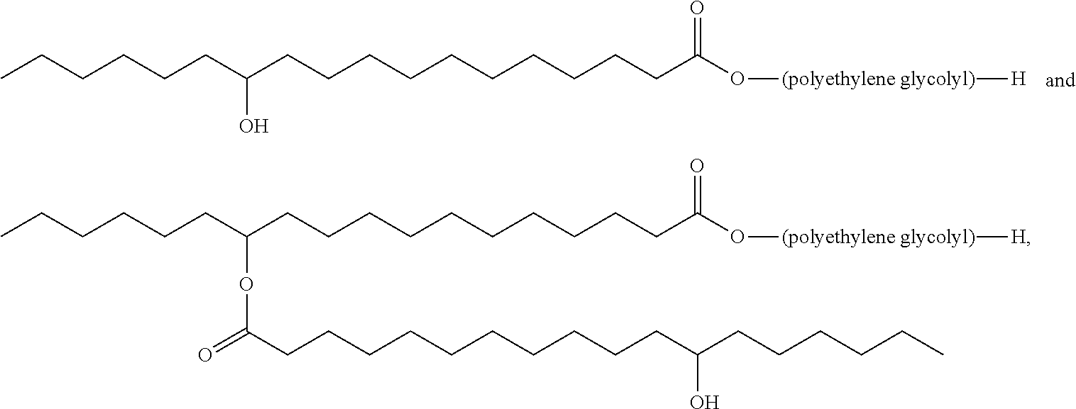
CCCCCCC(CCCCCCCCCCC(O[(polyethylene glycolyl)][H])=O)O.CCCCCCC(CCCCCCCCCCC(O[(polyethylene glycolyl)][H])=O)OC(CCCCCCCCCCC(CCCCCC)O)=O
